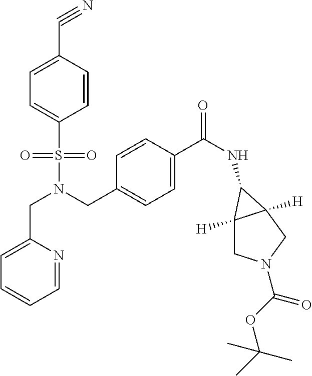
C1=CC(C#N)=CC=C1S(N(CC1=CC=C(C(NC2C3([H])CN(C(=O)OC(C)(C)C)CC32[H])=O)C=C1)CC1=CC=CC=N1)(=O)=O
